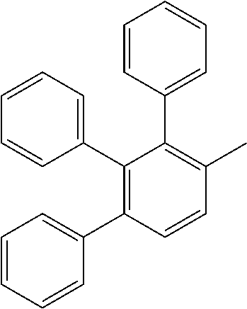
C1=CC(C2=C(C)C=CC(C3=CC=CC=C3)=C2C2=CC=CC=C2)=CC=C1
